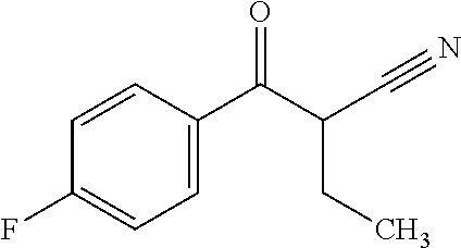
C1=CC(C(C(CC)C#N)=O)=CC=C1F
